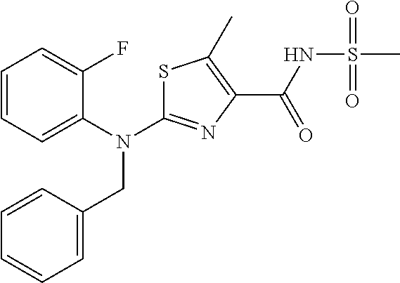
C1=CC=C(N(C2=NC(C(NS(C)(=O)=O)=O)=C(C)S2)CC2=CC=CC=C2)C(F)=C1
